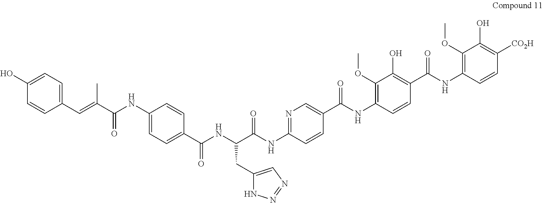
COC1=C(NC(C2=CN=C(NC(C(NC(C3=CC=C(NC(C(=CC4=CC=C(O)C=C4)C)=O)C=C3)=O)CC3=CN=NN3)=O)C=C2)=O)C=CC(C(NC2=C(OC)C(O)=C([CO2H])C=C2)=O)=C1O
